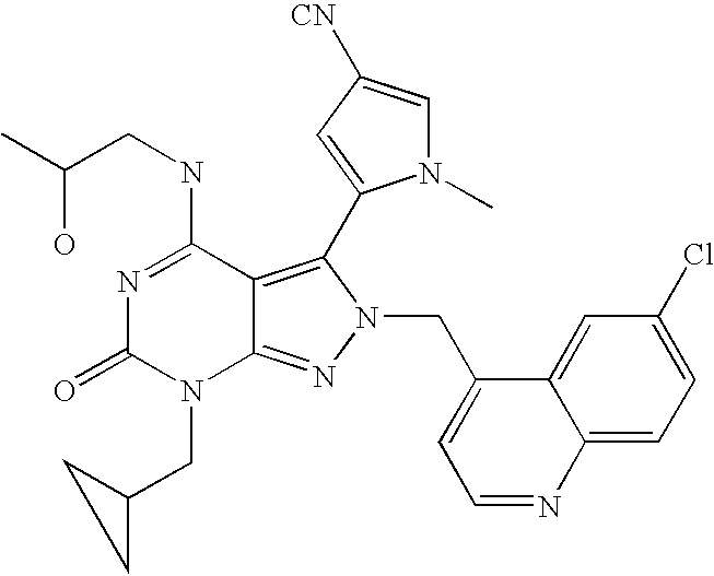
N1=C(NCC(C)O)C2=C(C3=CC([CN])=CN3C)N(CC3=CC=NC4=CC=C(Cl)C=C34)N=C2N(CC2CC2)C1=O
